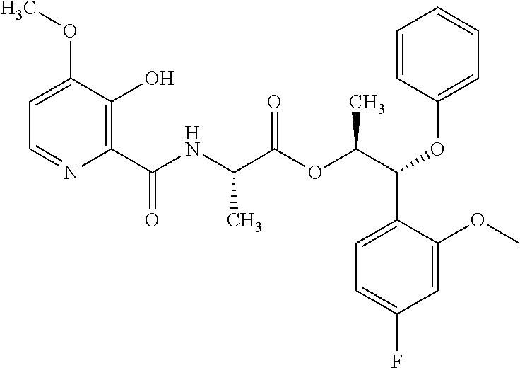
C1=C(OC)C(O)=C(C(NC(C(OC(C(OC2=CC=CC=C2)C2=CC=C(F)C=C2OC)C)=O)C)=O)N=C1
